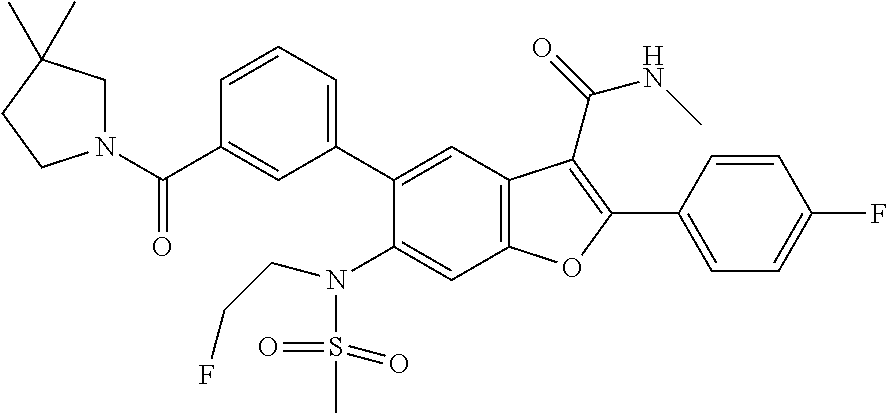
C1=CC(C2=C(C(=O)NC)C3=C(C=C(N(S(C)(=O)=O)CCF)C(C4=CC=CC(C(=O)N5CC(C)(C)CC5)=C4)=C3)O2)=CC=C1F
